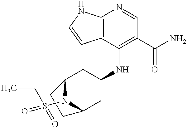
C12=C(C(NC3CC4N(S(=O)(CC)=O)C(C3)CC4)=C(C(N)=O)C=N1)C=CN2
